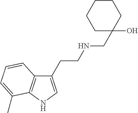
C1(CCNCC2(O)CCCCC2)=CNC2=C1C=CC=C2C
